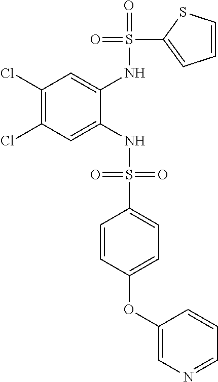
C1(Cl)=C(Cl)C=C(NS(=O)(=O)C2=CC=C(OC3=CN=CC=C3)C=C2)C(NS(=O)(C2=CC=CS2)=O)=C1
